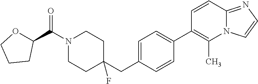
C1N(C(C2OCCC2)=O)CCC(CC2=CC=C(C3=C(C)N4C(=NC=C4)C=C3)C=C2)(F)C1
